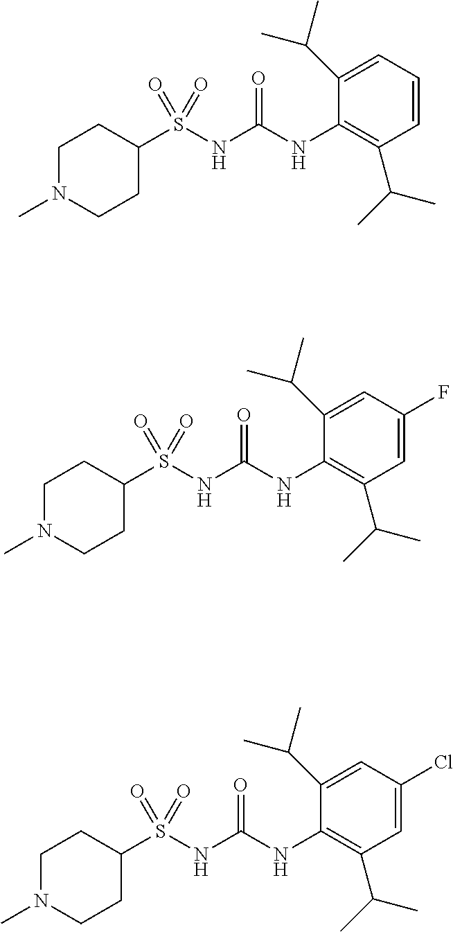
C1(S(NC(NC2=C(C(C)C)C=CC=C2C(C)C)=O)(=O)=O)CCN(C)CC1.C1(S(NC(NC2=C(C(C)C)C=C(F)C=C2C(C)C)=O)(=O)=O)CCN(C)CC1.C1(S(NC(NC2=C(C(C)C)C=C(Cl)C=C2C(C)C)=O)(=O)=O)CCN(C)CC1
